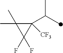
C1([CF3])(C(C)C)C(C)(C)C1(F)F
